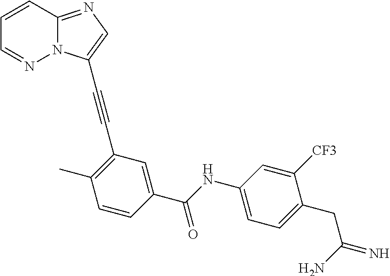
C1=CC2=NC=C(C#CC3=C(C)C=CC(C(NC4=CC=C(CC(N)=N)C([CF3])=C4)=O)=C3)N2N=C1
